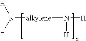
[alkylene](N([H])[H])N([H])[H]
